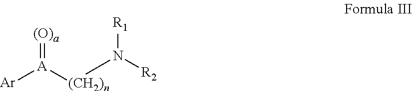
[Ar][A]([(CH2)n]N([R2])[R1])=[(O)a]
